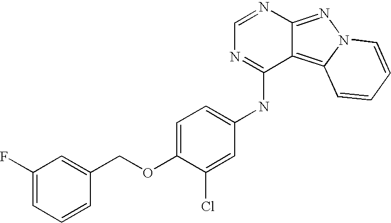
C1=NC2=NN3C(=C2C(NC2=CC=C(OCC4=CC(F)=CC=C4)C(Cl)=C2)=N1)C=CC=C3
